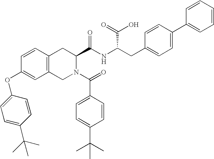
C12=C(CN(C(=O)C3=CC=C(C(C)(C)C)C=C3)C(C(NC(C(O)=O)CC3=CC=C(C4=CC=CC=C4)C=C3)=O)C1)C=C(OC1=CC=C(C(C)(C)C)C=C1)C=C2
